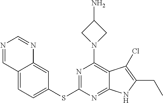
N1=C(SC2=CC=C3C(=C2)N=CN=C3)N=C2C(=C1N1CC(N)C1)C(Cl)=C(CC)N2
